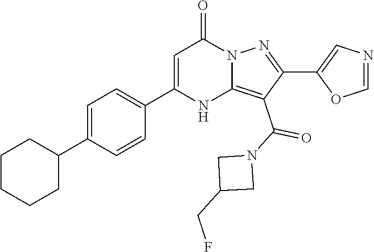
C1(C2=CC=C(C3=CC(=O)N4C(=C(C(N5CC(CF)C5)=O)C(C5=CN=CO5)=N4)N3)C=C2)CCCCC1
